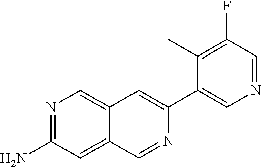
N1=C(N)C=C2C(=C1)C=C(C1=CN=CC(F)=C1C)N=C2
